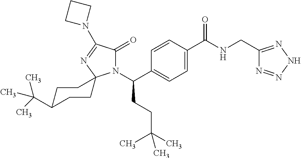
N1(C(C2=CC=C(C(NCC3=NNN=N3)=O)C=C2)CCC(C)(C)C)C(=O)C(N2CCC2)=NC12CCC(C(C)(C)C)CC2
